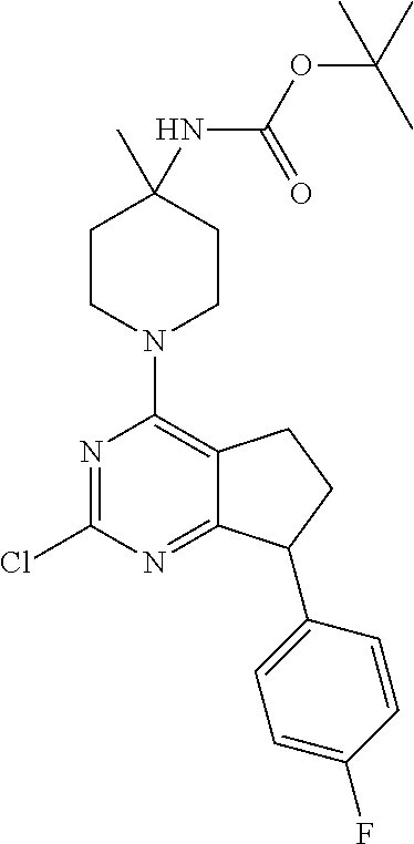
N1=C(Cl)N=C2C(=C1N1CCC(NC(OC(C)(C)C)=O)(C)CC1)CCC2C1=CC=C(F)C=C1
